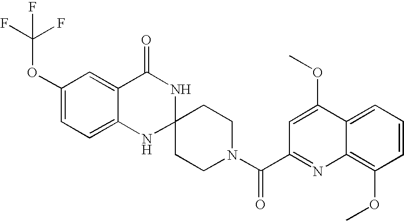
C1(OC(F)(F)F)=CC=C2C(=C1)C(=O)NC1(N2)CCN(C(=O)C2=NC3=C(OC)C=CC=C3C(OC)=C2)CC1
